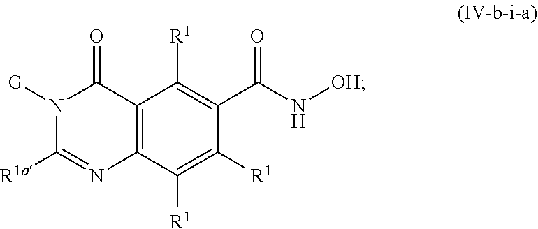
C12=C(C([R1])=C([R1])C(C(N[OH])=O)=C1[R1])N=C([R1a])N([G])C2=O
